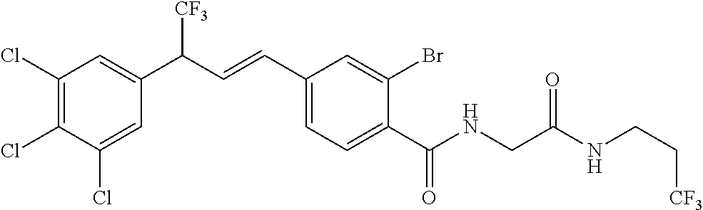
C1(Cl)=C(Cl)C(Cl)=CC(C(C=CC2=CC=C(C(NCC(NCC[CF3])=O)=O)C(Br)=C2)[CF3])=C1
